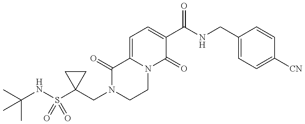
C1(CN2CCN3C(=CC=C(C(NCC4=CC=C([CN])C=C4)=O)C3=O)C2=O)(S(NC(C)(C)C)(=O)=O)CC1
